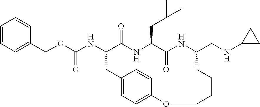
C12=CC=C(C=C1)OCCCCC(CNC1CC1)NC(=O)C(CC(C)C)NC(=O)C(NC(OCC1=CC=CC=C1)=O)C2
